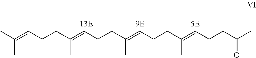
CC(=CCCC(=CCCC(=CCCC(C)=CCCC(C)=O)C)C)C
